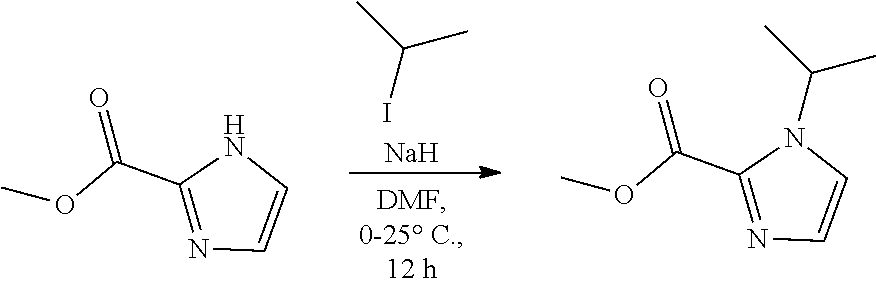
CC(C)I.[Na].O(C(C1=NC=CN1)=O)C.O(C(C1=NC=CN1C(C)C)=O)C
